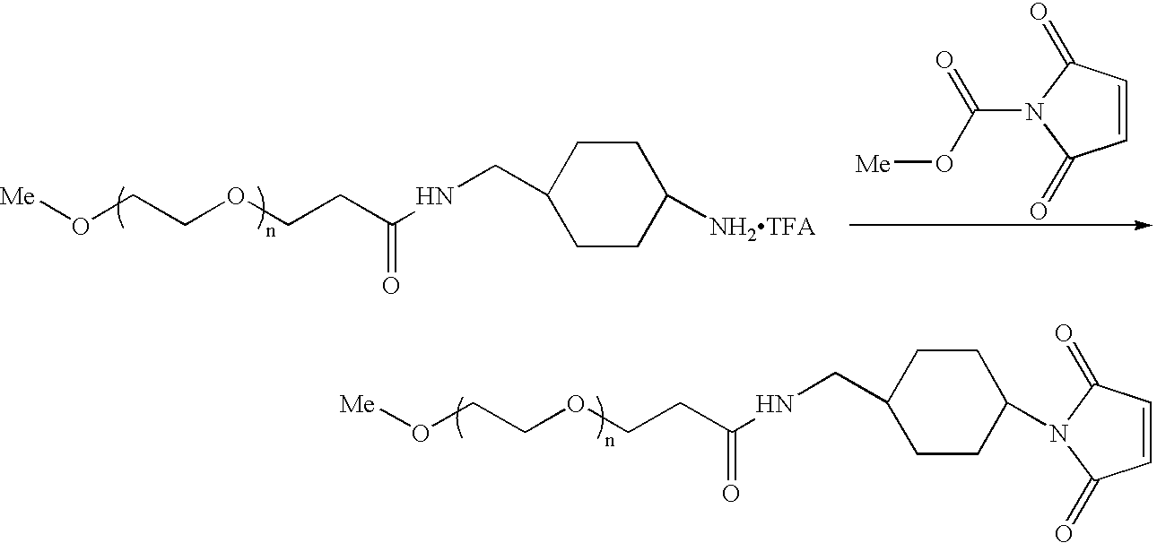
[Me]OCCOCCC(NCC1CCC([NH2TFA])CC1)=O.C1=CC(=O)N(C(O[Me])=O)C1=O.[Me]OCCOCCC(NCC1CCC(N2C(=O)C=CC2=O)CC1)=O
